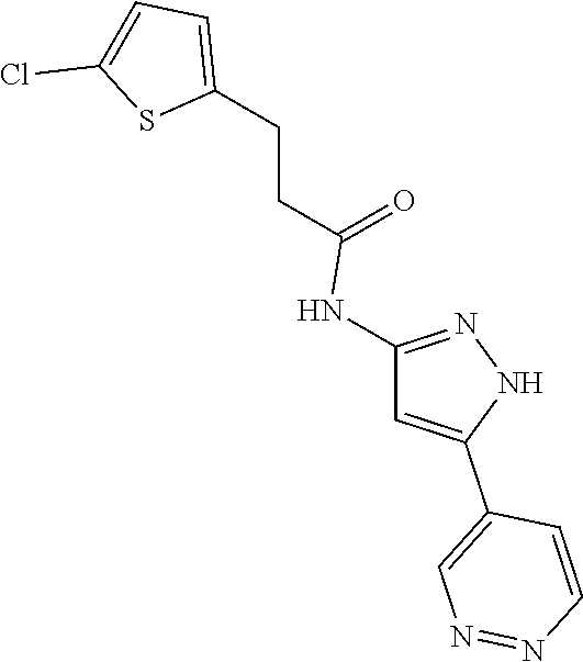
C(C(=O)NC1=NNC(C2=CN=NC=C2)=C1)CC1=CC=C(Cl)S1
